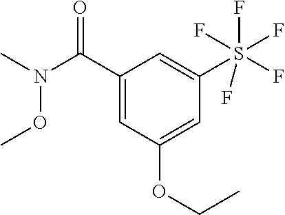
N(OC)(C(C1=CC(OCC)=CC(S(F)(F)(F)(F)F)=C1)=O)C
